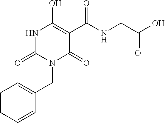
N1C(=O)N(CC2=CC=CC=C2)C(=O)C(C(NCC(O)=O)=O)=C1O
